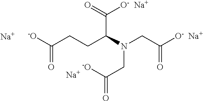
[-O]C(CCC(N(CC([O-  Na+])=O)CC([-O])=O)C(=O)[O-  Na+])=O.[Na].[Na]
